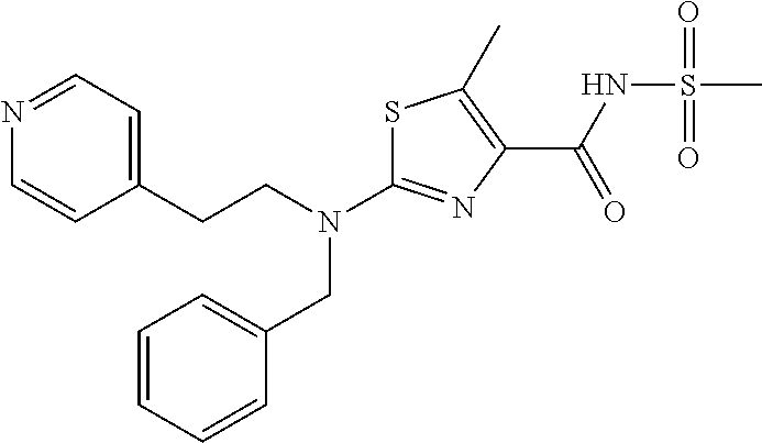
S1C(N(CCC2=CC=NC=C2)CC2=CC=CC=C2)=NC(C(NS(C)(=O)=O)=O)=C1C
